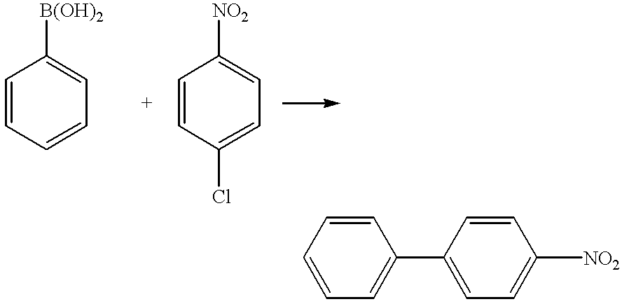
C1=CC=CC=C1[B(OH)2].C1=CC(Cl)=CC=C1[NO2].C1=C(C2=CC=C([NO2])C=C2)C=CC=C1
